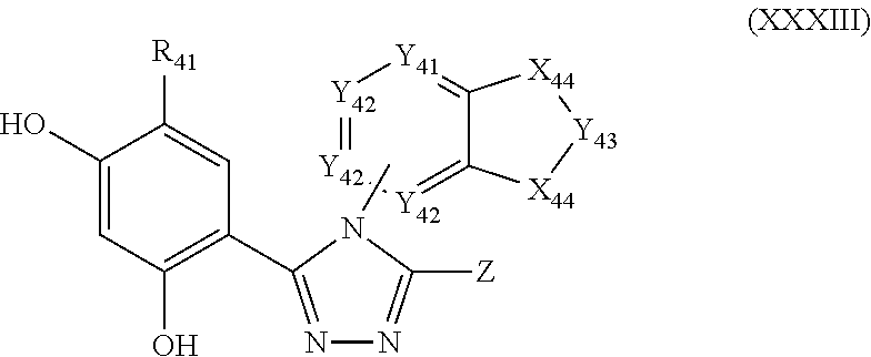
C1(O)=CC(O)=C(C2=NN=C([Z])N2C)C=C1[R41].[Y42]1=[Y42][Y42]=C2C(=[Y41]1)[X44][Y43][X44]2
